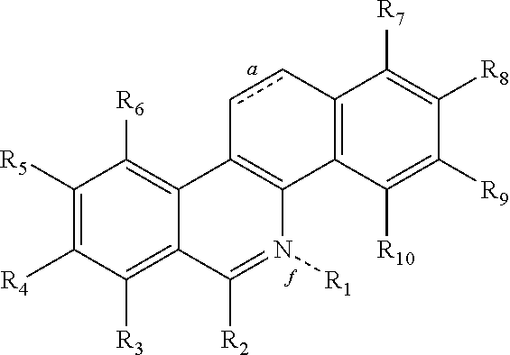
C1([R5])=C([R4])C([R3])=C2C(=C1[R6])C1=C(N([R1])=C2[R2])C2=C(cc1)C([R7])=C([R8])C([R9])=C2[R10]
